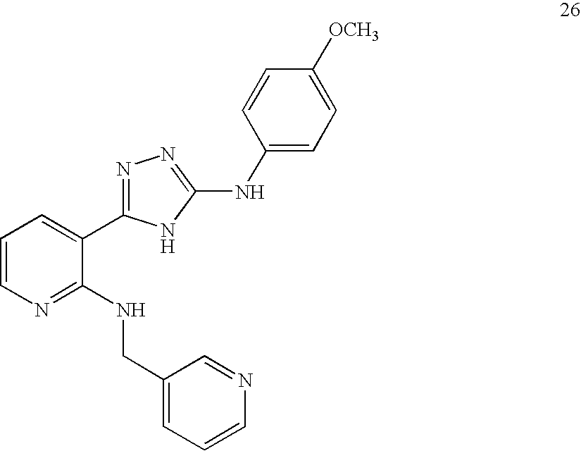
C1=CN=C(NCC2=CC=CN=C2)C(C2=NN=C(NC3=CC=C([OCH3])C=C3)N2)=C1
